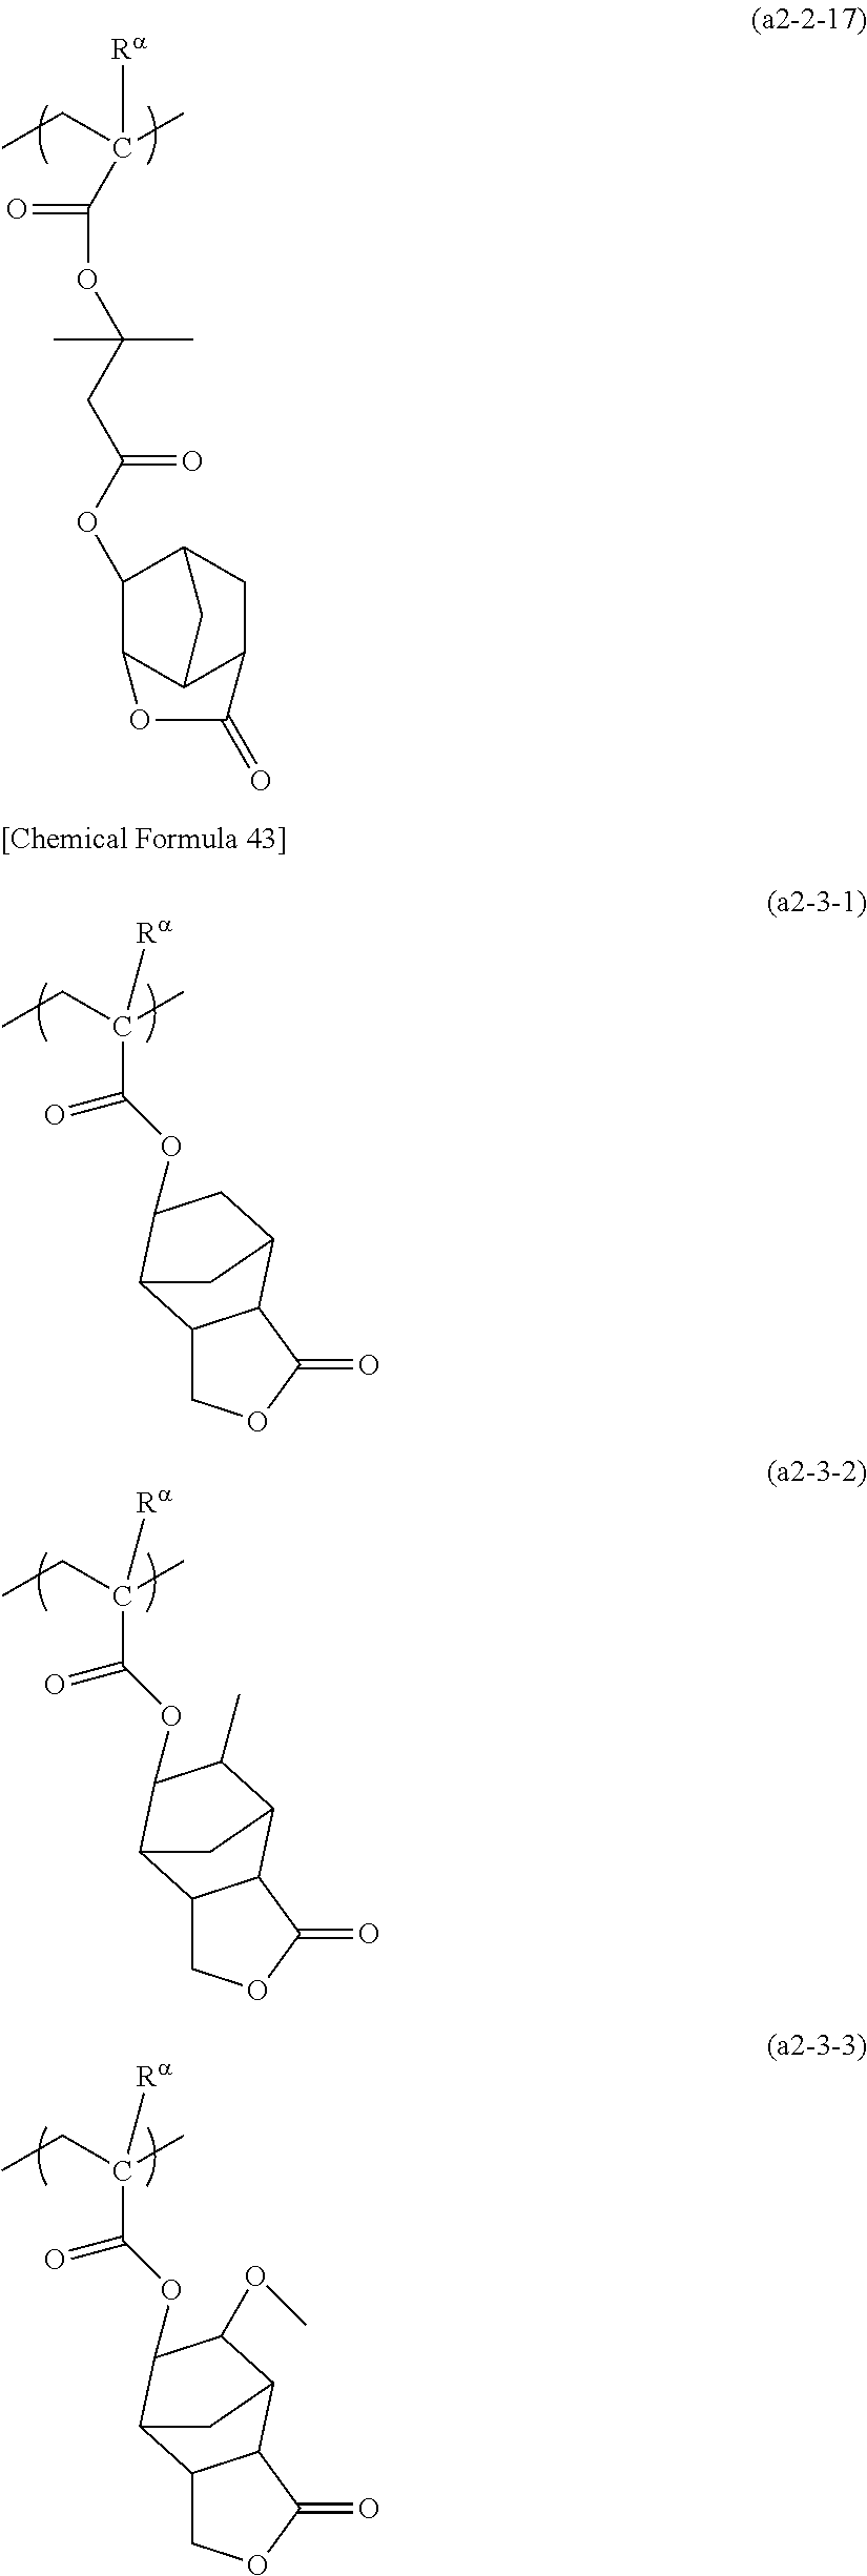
CCC(C)([Ra])C(=O)OC(CC(OC1C2C3C(CC1C3)C(=O)O2)=O)(C)C.CCC(C)([Ra])C(=O)OC1CC2C3C(COC3=O)C1C2.CCC(C)([Ra])C(=O)OC1C(C)C2C3C(COC3=O)C1C2.CCC(C)([Ra])C(=O)OC1C(OC)C2C3C(COC3=O)C1C2
